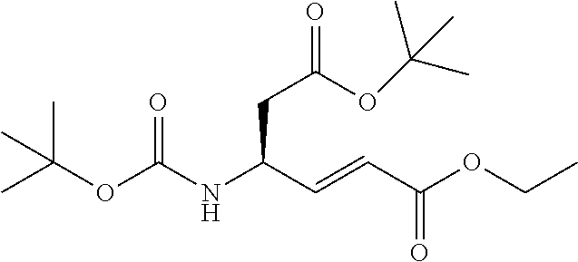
C(C(C=CC(OCC)=O)NC(OC(C)(C)C)=O)C(OC(C)(C)C)=O
